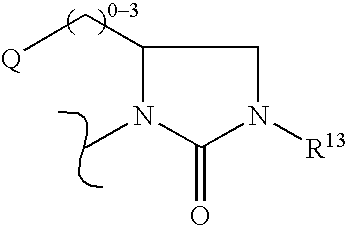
CN1C(C[Q])CN([R13])C1=O
